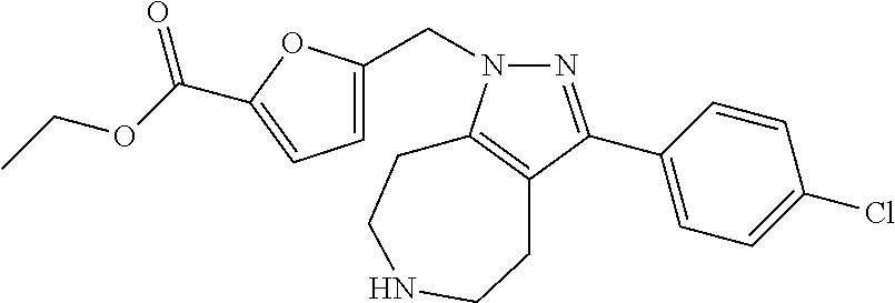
C1(C2=NN(CC3=CC=C(C(OCC)=O)O3)C3=C2CCNCC3)=CC=C(Cl)C=C1
